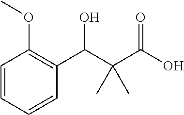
C1=CC=CC(C(C(C(O)=O)(C)C)O)=C1OC
